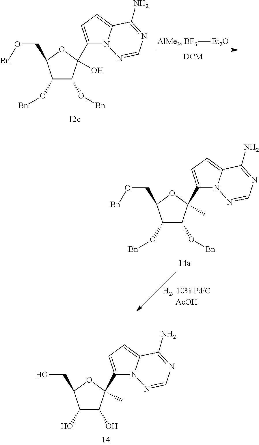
[BF3][Et2O].C(C1OC(O)(C2=CC=C3N2N=CN=C3N)C(O[Bn])C1O[Bn])O[Bn].C(C1OC(C)(C2=CC=C3N2N=CN=C3N)C(O[Bn])C1O[Bn])O[Bn].C(C1OC(C)(C2=CC=C3N2N=CN=C3N)C(O)C1O)O
